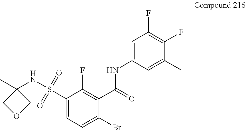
C1(C(=O)NC2=CC(F)=C(F)C(C)=C2)=C(F)C(S(NC2(C)COC2)(=O)=O)=CC=C1Br
